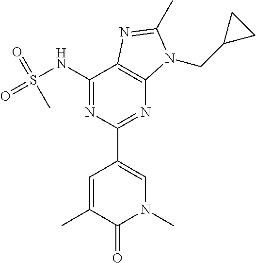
C1(NS(=O)(=O)C)=NC(C2=CN(C)C(=O)C(C)=C2)=NC2=C1N=C(C)N2CC1CC1
